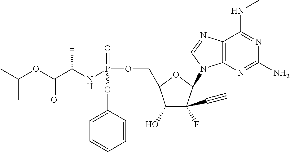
C12=C(N=C(N)N=C1NC)N(C1C(C#C)(F)C(O)C(COP(=O)(NC(C(OC(C)C)=O)C)OC3=CC=CC=C3)O1)C=N2
